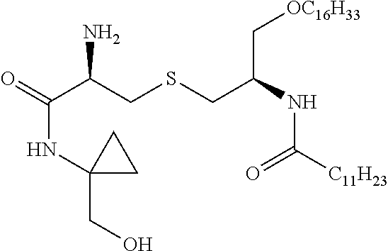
O=C(C(CSCC(NC([C11H23])=O)C[OC16H33])N)NC1(CO)CC1
